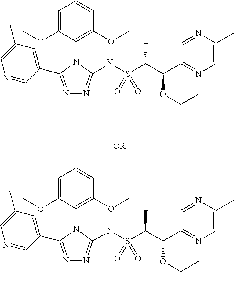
N1=CC(C2=NN=C(NS(C(C(C3=NC=C(C)N=C3)OC(C)C)C)(=O)=O)N2C2=C(OC)C=CC=C2OC)=CC(C)=C1.N1=CC(C2=NN=C(NS(C(C(C3=NC=C(C)N=C3)OC(C)C)C)(=O)=O)N2C2=C(OC)C=CC=C2OC)=CC(C)=C1
